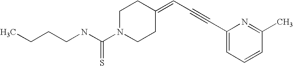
C(CNC(N1CCC(=CC#CC2=CC=CC(C)=N2)CC1)=S)CC
